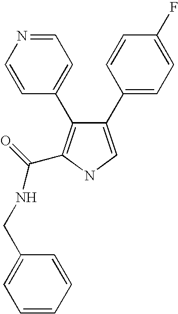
C1(C2=CC=C(F)C=C2)=CNC(C(=O)NCC2=CC=CC=C2)=C1C1=CC=NC=C1
